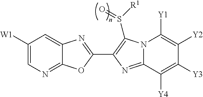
C1([W1])=CN=C2C(=C1)N=C(C1=C(S([R1])=O)N3C(=N1)C([Y4])=C([Y3])C([Y2])=C3[Y1])O2
